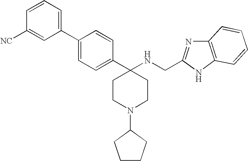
C1=CC([NC])=CC(C2=CC=C(C3(NCC4=NC5=C(N4)C=CC=C5)CCN(C4CCCC4)CC3)C=C2)=C1
